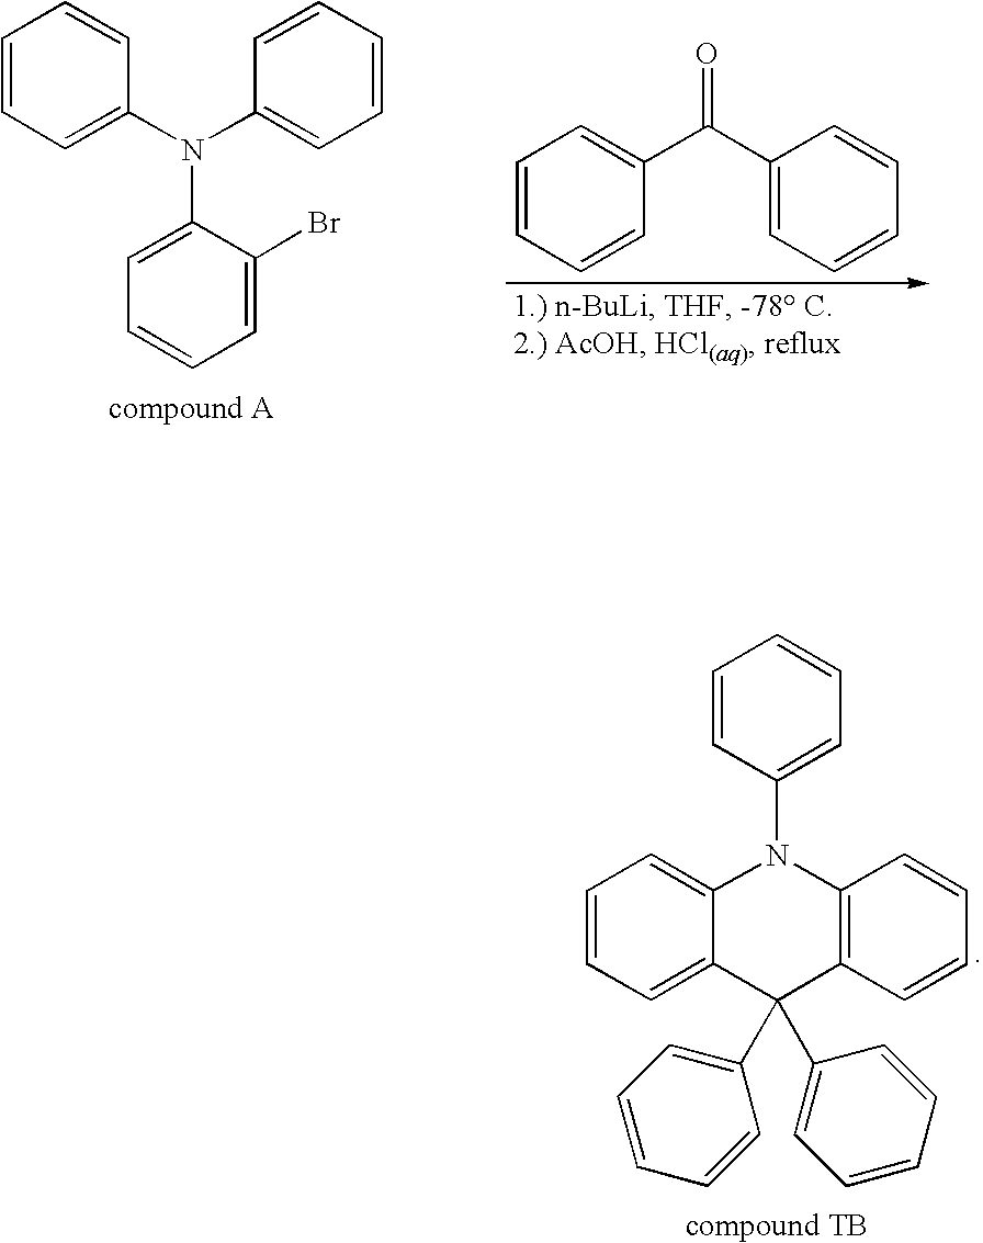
C1=CC(N2C3=CC=CC=C3C(C3=CC=CC=C3)(C3=CC=CC=C3)C3=C2C=CC=C3)=CC=C1.C1=CC=C(N(C2=CC=CC=C2)C2=CC=CC=C2Br)C=C1.C1=CC=CC(C(C2=CC=CC=C2)=O)=C1
